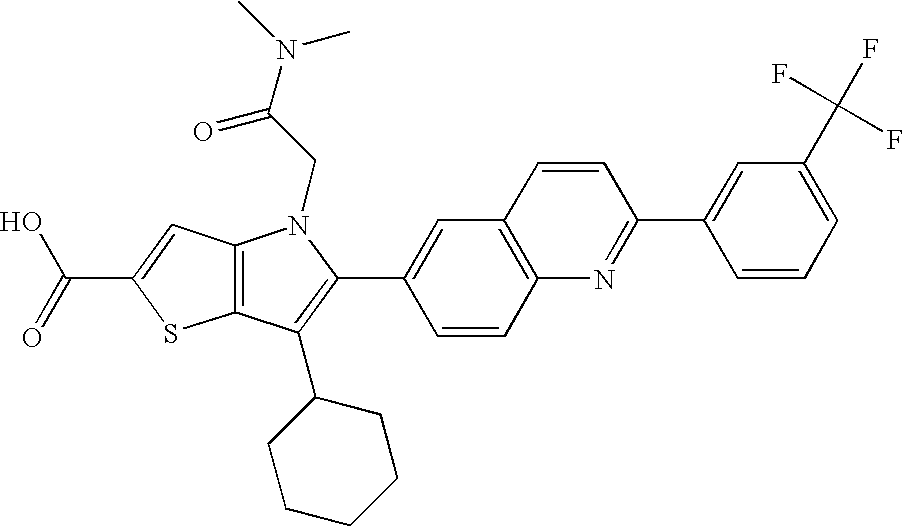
C(C1=CC2=C(S1)C(C1CCCCC1)=C(C1=CC3=C(C=C1)N=C(C1=CC(C(F)(F)F)=CC=C1)C=C3)N2CC(N(C)C)=O)(=O)O
